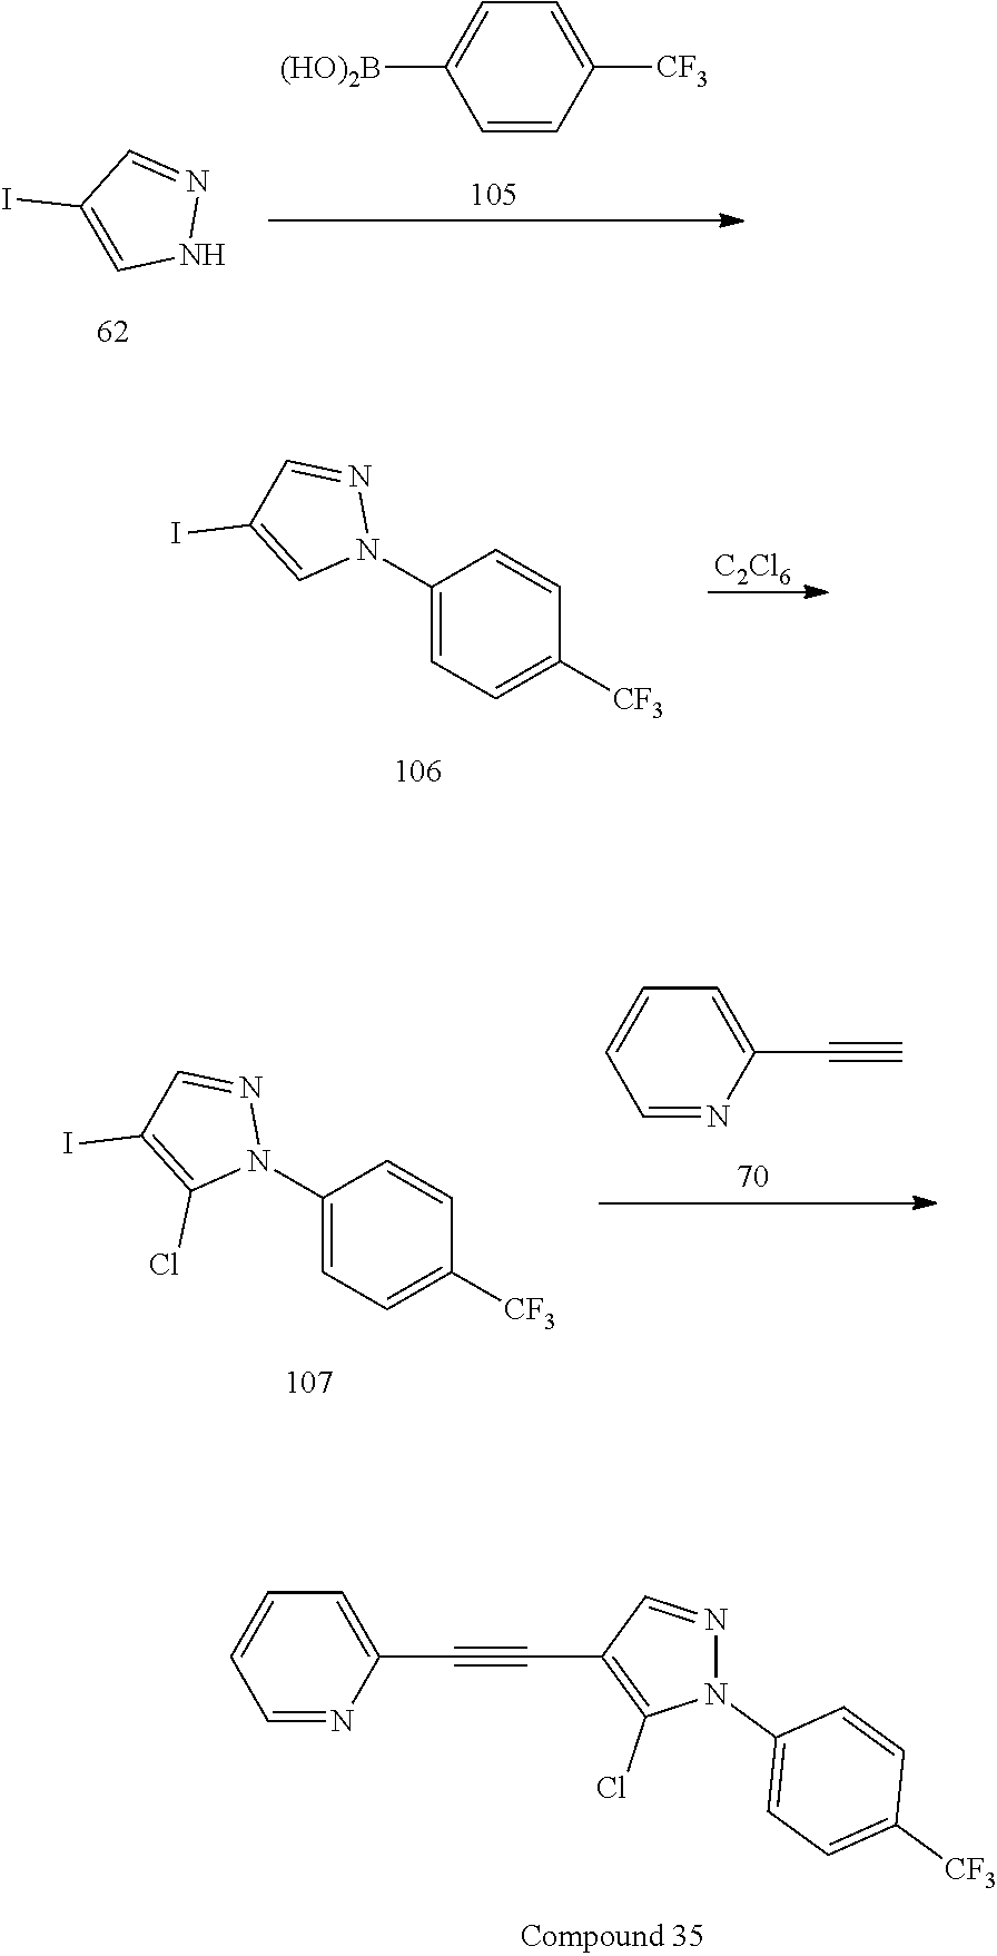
N1N=CC(I)=C1.C1=C([(HO)2B])C=CC([CF3])=C1.C1(N2N=CC(I)=C2)=CC=C([CF3])C=C1.[C2Cl6].C1=CC=NC(C#C)=C1.C1(N2N=CC(I)=C2Cl)=CC=C([CF3])C=C1.C1=CC=NC(C#CC2=C(Cl)N(C3=CC=C([CF3])C=C3)N=C2)=C1
